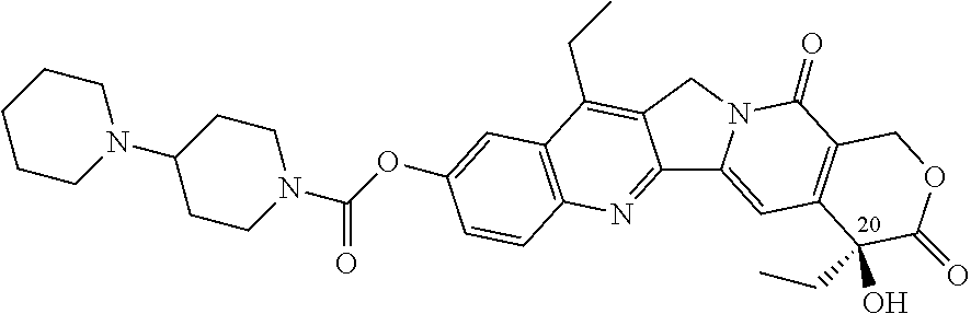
C12=NC3=C(C=C(OC(N4CCC(N5CCCCC5)CC4)=O)C=C3)C(CC)=C1CN1C2=CC2=C(COC(=O)C2(CC)O)C1=O
